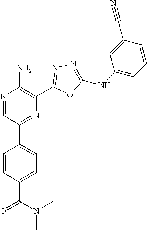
C1(C2=CC=C(C(N(C)C)=O)C=C2)=NC(C2=NN=C(NC3=CC=CC(C#N)=C3)O2)=C(N)N=C1
